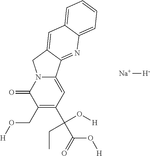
C1(CO[H])=C(C(CC)(O[H])C(=O)O[H])C=C2N(C1=O)CC1=CC3=CC=CC=C3N=C21.[Na][H]
